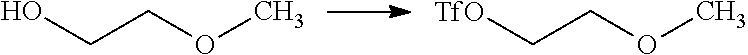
OCCOC.[TfO]CCOC
